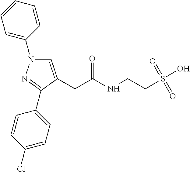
C1=C(CC(=O)NCCS(O)(=O)=O)C(C2=CC=C(Cl)C=C2)=NN1C1=CC=CC=C1
